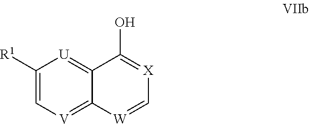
C1([R1])=C[V]=C2C(=[U]1)C(O)=[X]C=[W]2
